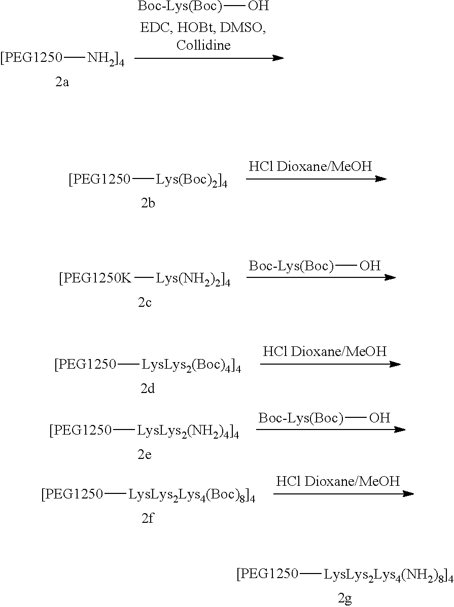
[[PEG1250][LysLys2Lys4(NH2)8]4].[[PEG1250][NH2]4].[Boc-Lys(Boc)]O.[[PEG1250][Lys(Boc)2]4].[[PEG1250K][Lys(NH2)2]4].[Boc-Lys(Boc)]O.[[PEG1250][LysLys2(Boc)4]4].[Boc-Lys(Boc)]O.[[PEG1250][LysLys2(NH2)4]4].[[PEG1250][LysLys2Lys4(Boc)8]4]
